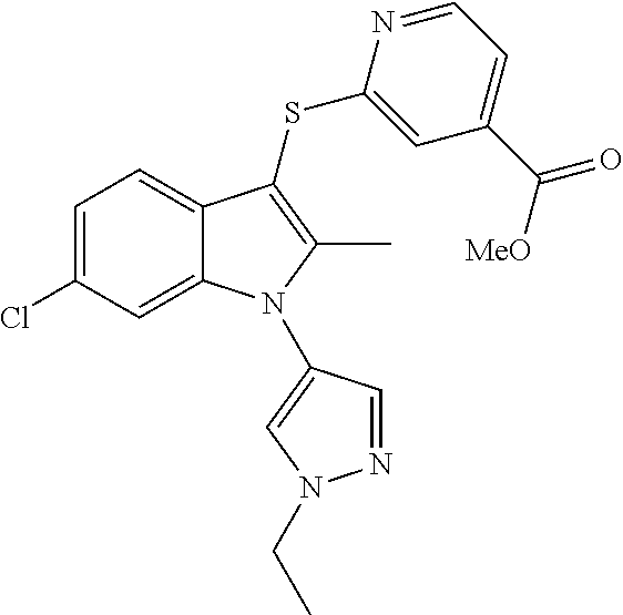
C1=C(Cl)C=C2C(=C1)C(SC1=CC(C([MeO])=O)=CC=N1)=C(C)N2C1=CN(CC)N=C1
